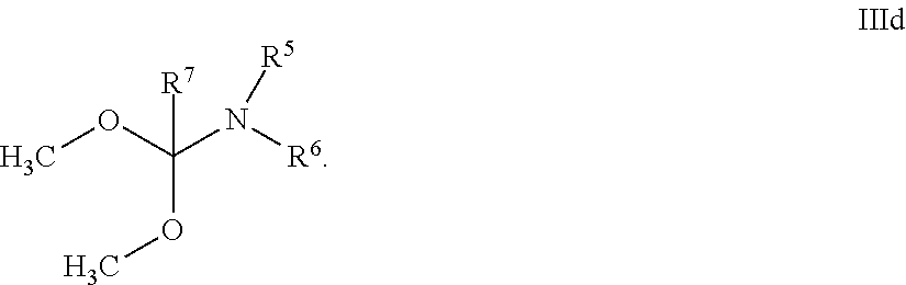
O(C(N([R6])[R5])(OC)[R7])C
